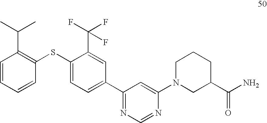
C1=CC=CC(SC2=CC=C(C3=NC=NC(N4CC(C(N)=O)CCC4)=C3)C=C2C(F)(F)F)=C1C(C)C
